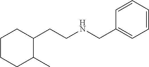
C1(CCNCC2=CC=CC=C2)CCCCC1C
